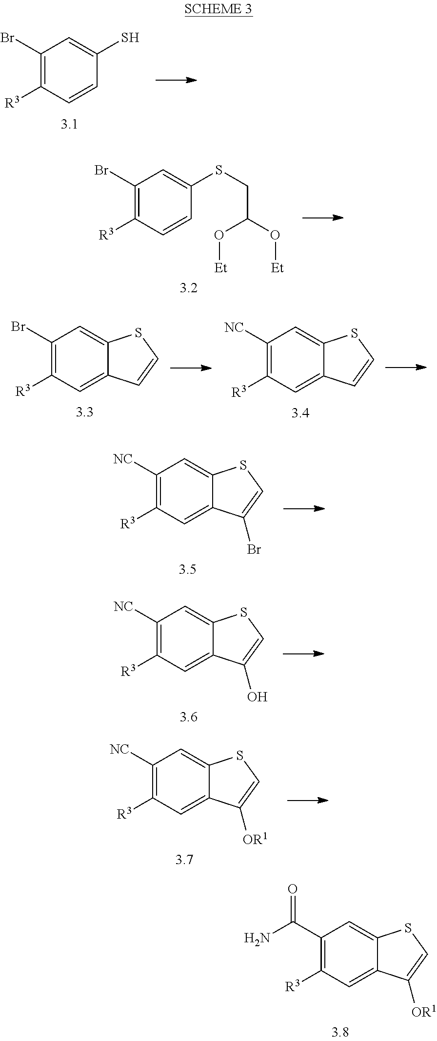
C1(Br)=C([R3])C=CC(S)=C1.C1(Br)=C([R3])C=CC(SCC(O[Et])O[Et])=C1.C1(Br)=C([R3])C=C2C(=C1)SC=C2.C1([NC])=C([R3])C=C2C(=C1)SC=C2.C1([NC])=C([R3])C=C2C(=C1)SC=C2Br.C1([NC])=C([R3])C=C2C(=C1)SC=C2O.C1([NC])=C([R3])C=C2C(=C1)SC=C2[OR1].C1(C(N)=O)=C([R3])C=C2C(=C1)SC=C2[OR1]
